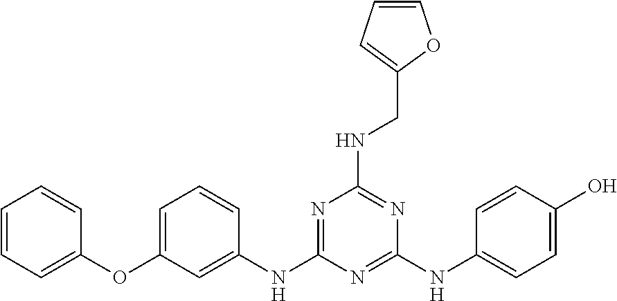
C1=C(OC2=CC=CC=C2)C=C(NC2=NC(NCC3=CC=CO3)=NC(NC3=CC=C(O)C=C3)=N2)C=C1
